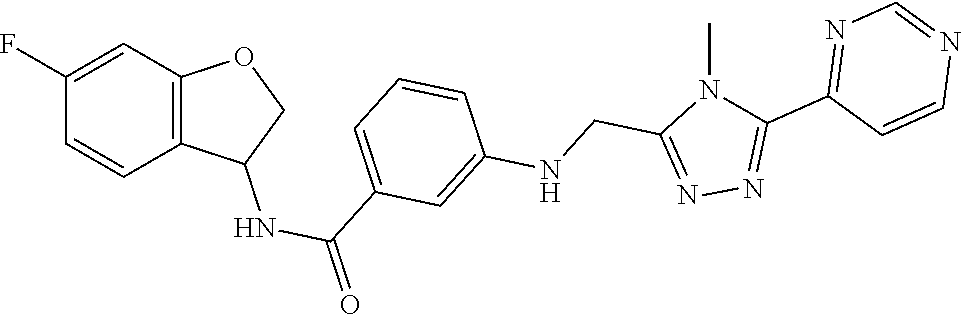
N(CC1=NN=C(C2=NC=NC=C2)N1C)C1=CC(C(NC2C3=C(C=C(F)C=C3)OC2)=O)=CC=C1
